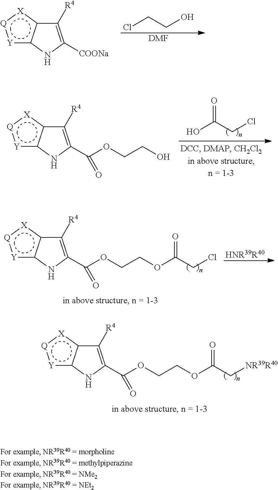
C1([R4])=C([COONa])Nc2[Y]:[Q]:[X]c21.ClCCO.[DMF].C1([R4])=C(C(OCCO)=O)Nc2[Y]:[Q]:[X]c21.O=C(CCl)O.C1([R4])=C(C(OCCOC(=O)CCl)=O)Nc2[Y]:[Q]:[X]c21.[HNR39R40].C1([R4])=C(C(OCCOC(=O)C[NR39R40])=O)Nc2[Y]:[Q]:[X]c21
